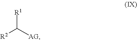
[R1]C([AG])[R2]
